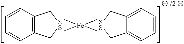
C12=C(C=CC=C1)C[SS]C2.C12=CC=CC=C1C[SS]C2.[Fe](C)(C)(C)C
